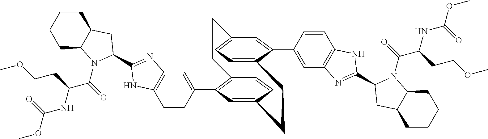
C1=CC(C2=C3C=CC(=C2)CCC2=CC=C(C=C2C2=CC4=C(C=C2)NC(C2N(C(C(NC(OC)=O)CCOC)=O)C5CCCCC5C2)=N4)CC3)=CC2=C1NC(C1N(C(=O)C(NC(OC)=O)CCOC)C3CCCCC3C1)=N2
